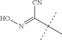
N(=C(C(C)(C)C)[CN])O
